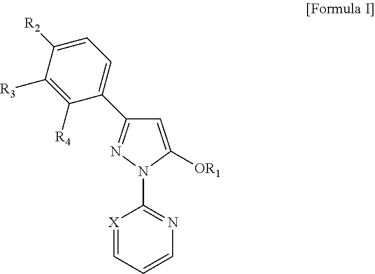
C1=C([OR1])N(C2=NC=CC=[X]2)N=C1C1=CC=C([R2])C([R3])=C1[R4]
